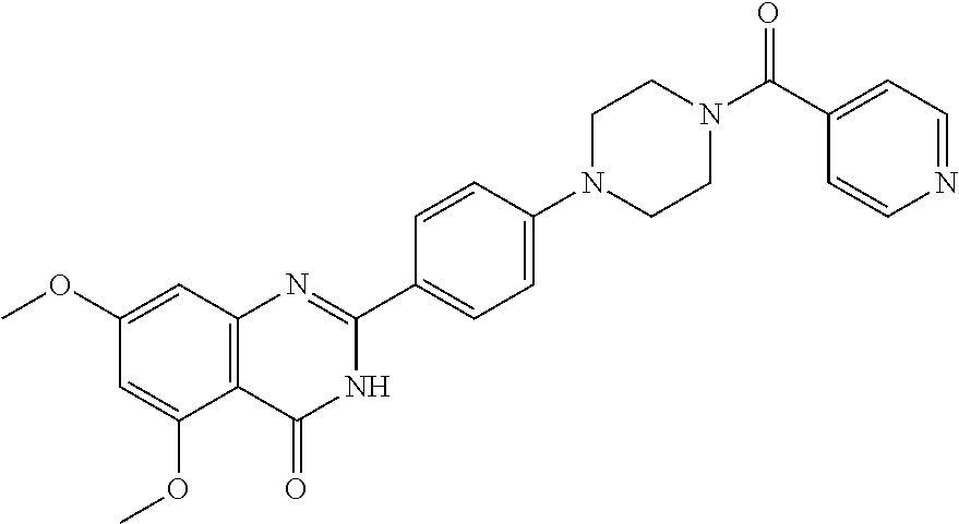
C12=C(C=C(OC)C=C1OC)N=C(C1=CC=C(N3CCN(C(C4=CC=NC=C4)=O)CC3)C=C1)NC2=O
